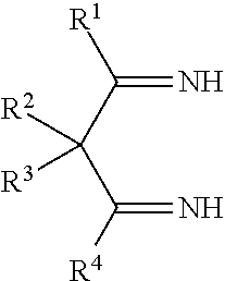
[R1]C(C(C([R4])=N)([R2])[R3])=N
